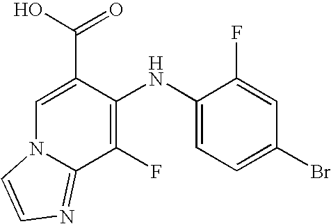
C1=C(C(O)=O)C(NC2=CC=C(Br)C=C2F)=C(F)C2=NC=CN12
